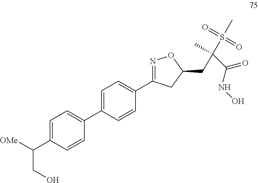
C1=CC(C([OMe])CO)=CC=C1C1=CC=C(C2=NOC(CC(C(NO)=O)(C)S(=O)(=O)C)C2)C=C1
